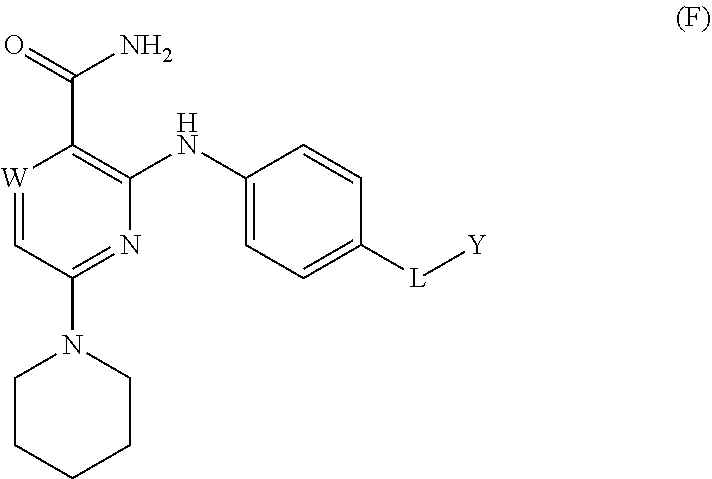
C1CCCCN1C1=NC(NC2=CC=C([L][Y])C=C2)=C(C(N)=O)[W]=C1
